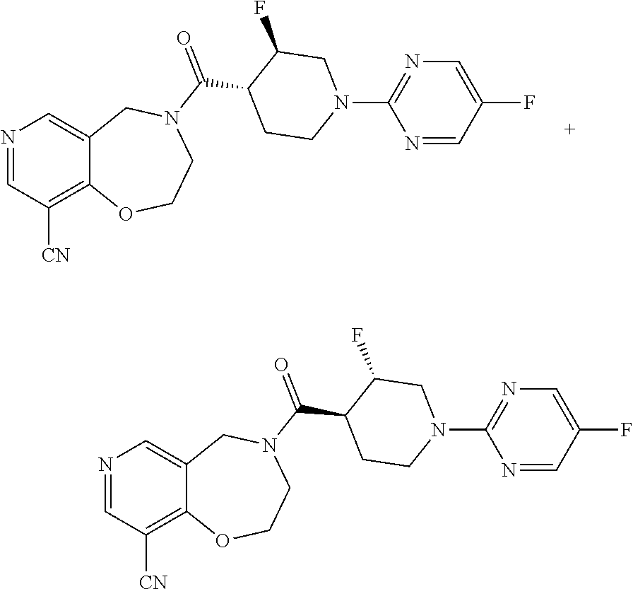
C1=NC=C2C(=C1[CN])OCCN(C(C1CCN(C3=NC=C(F)C=N3)CC1F)=O)C2.C1=NC=C2C(=C1[CN])OCCN(C(C1CCN(C3=NC=C(F)C=N3)CC1F)=O)C2
